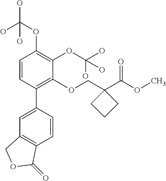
C1=CC(C2=CC3=C(C=C2)C(=O)OC3)=C(OCC2(C(OC)=O)CCC2)C(OC(O)(O)O)=C1OC(O)(O)O
